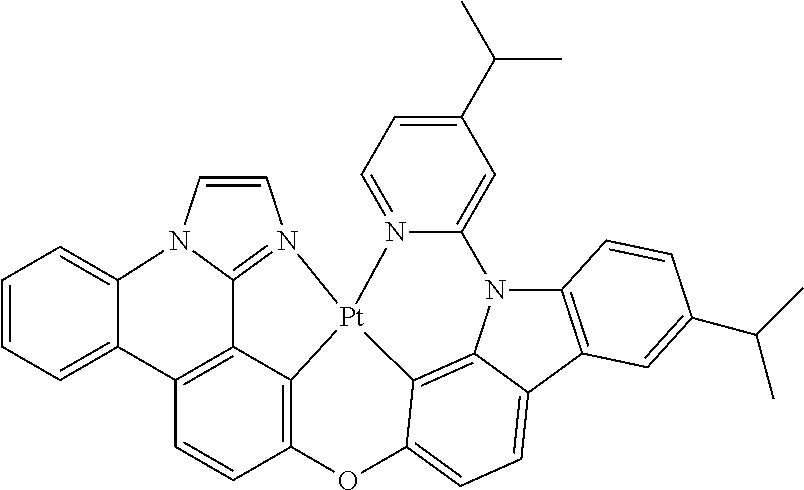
C12=C3OC4=CC=C5C6=C4[Pt]1(N1=CC=C(C(C)C)C=C1N6C1=C5C=C(C(C)C)C=C1)N1=C4C2=C(C=C3)C2=CC=CC=C2N4C=C1
